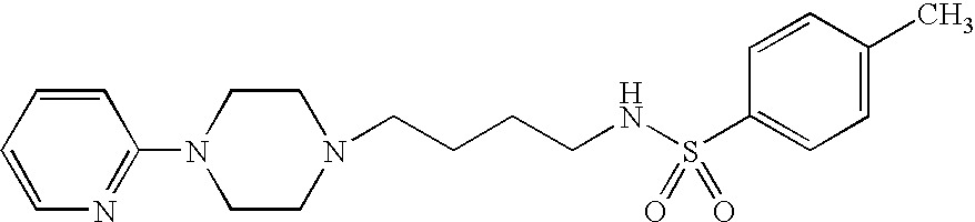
C1=CC=CC(N2CCN(CCCCNS(C3=CC=C(C)C=C3)(=O)=O)CC2)=N1
